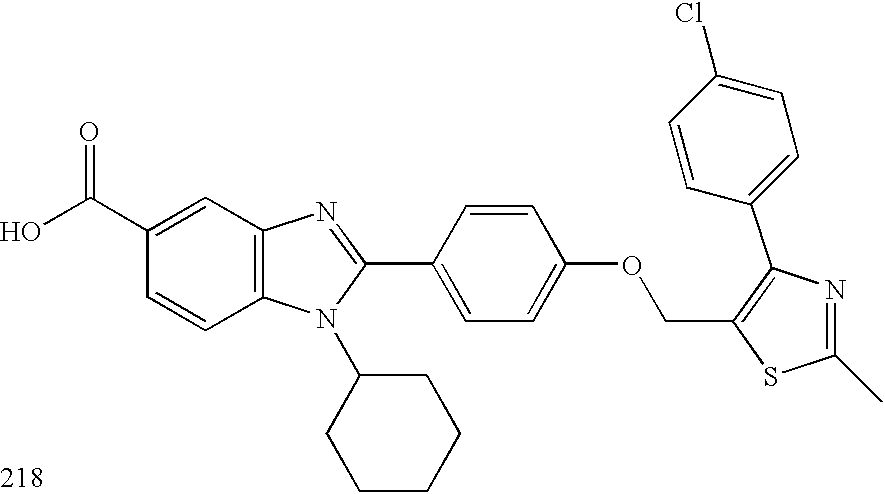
OC(C1=CC2=C(C=C1)N(C1CCCCC1)C(C1=CC=C(OCC3=C(C4=CC=C(Cl)C=C4)N=C(C)S3)C=C1)=N2)=O
